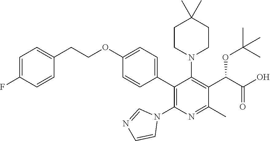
C1=C(F)C=CC(CCOC2=CC=C(C3=C(N4C=NC=C4)N=C(C)C(C(C(O)=O)OC(C)(C)C)=C3N3CCC(C)(C)CC3)C=C2)=C1
